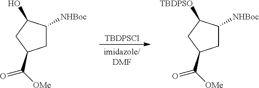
C1C([NHBoc])C(O)CC1C([OMe])=O.[TBDPSCl].C1C([NHBoc])C([TBDPSO])CC1C([OMe])=O
